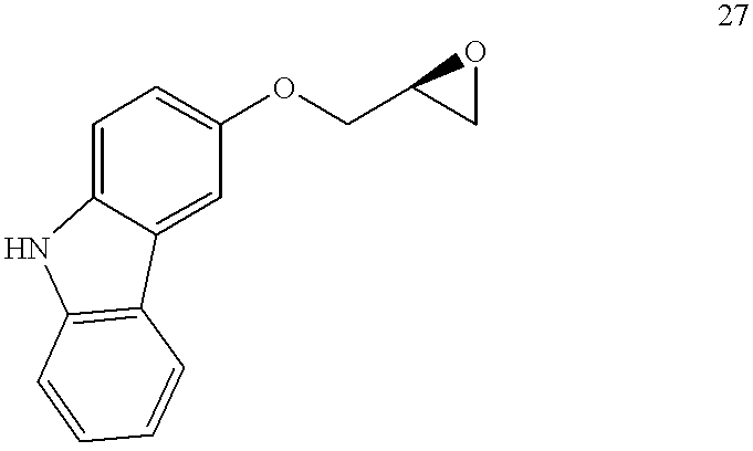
C1=C2C(=CC(OCC3CO3)=C1)C1=C(N2)C=CC=C1
